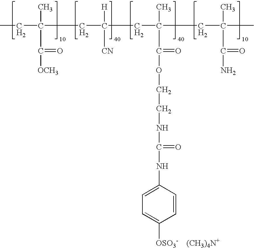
CCC(C)(C(=O)[OCH3])CC([H])([CN])CC(C)(C(=O)OCCNC(=O)NC1=CC=C([OSO3-    (CH3)4N+])C=C1)CC(C)(C(N)=O)C
